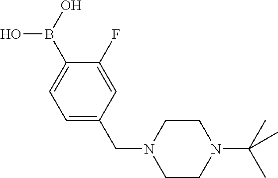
C1=C(CN2CCN(C(C)(C)C)CC2)C=C(F)C(B(O)O)=C1
